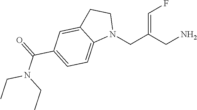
N1(CC(CN)=CF)CCC2=CC(C(N(CC)CC)=O)=CC=C12
